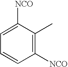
C1([NCO])=C(C)C([NCO])=CC=C1
